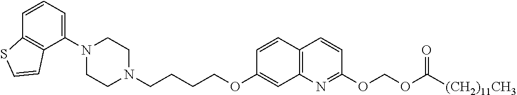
C1N(C2=CC=CC3=C2C=CS3)CCN(CCCCOC2=CC3=C(C=C2)C=CC(OCOC(=O)[(CH2)11CH3])=N3)C1
